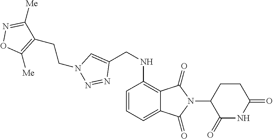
C12=CC=CC(NCC3=CN(CCC4=C([Me])ON=C4[Me])N=N3)=C1C(=O)N(C1C(=O)NC(=O)CC1)C2=O
